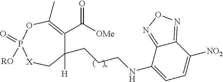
C(CC1([H])C(C([OMe])=O)=C(C)OP(=O)([RO])[X]C1)CNC1=CC=C([NO2])C2=NON=C12
